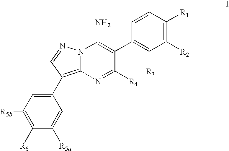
C1(C2=C3N(C(N)=C(C4=C([R3])C([R2])=C([R1])C=C4)C([R4])=N3)N=C2)=CC([R5b])=C([R6])C([R5a])=C1
